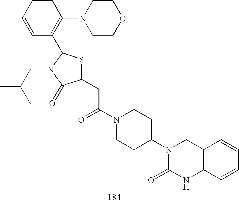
C1(CC(N2CCC(N3C(=O)NC4=C(C3)C=CC=C4)CC2)=O)SC(C2=C(N3CCOCC3)C=CC=C2)N(CC(C)C)C1=O
